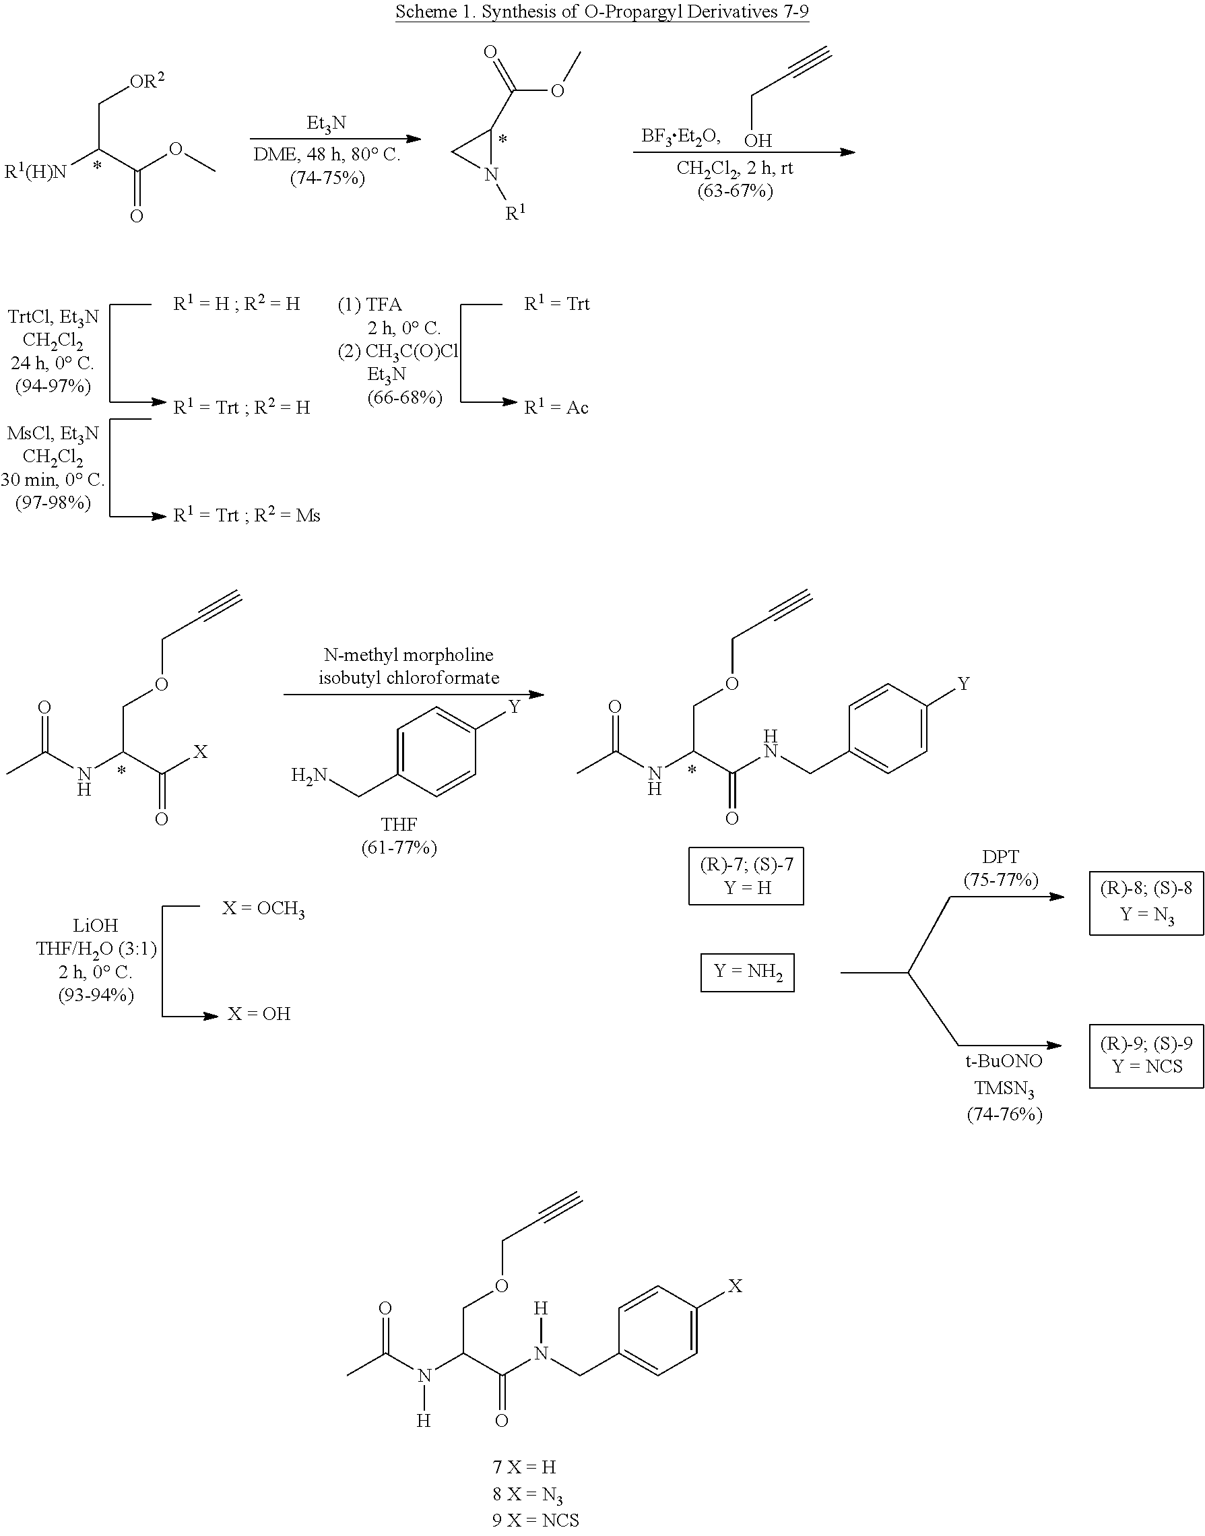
[R1(H)N]C(C(OC)=O)C[OR2].[Et3N].C1N([R1])C1C(=O)OC.C(O)C#C.CC(NC(C([X])=O)COCC#C)=O.C1=C(CN)C=CC([Y])=C1.CC(NC(C(NCC1=CC=C([Y])C=C1)=O)COCC#C)=O.CC(N(C(C(N(CC1=CC=C([X])C=C1)[H])=O)COCC#C)[H])=O
